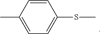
CC1=CC=C(SC)C=C1
